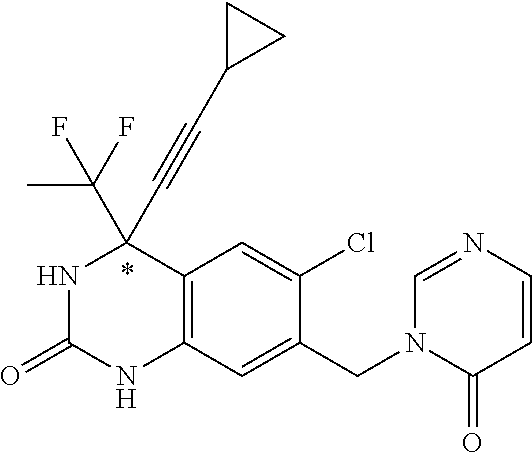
N1C(=O)NC2=C(C1(C#CC1CC1)C(F)(C)F)C=C(Cl)C(CN1C(=O)C=CN=C1)=C2
